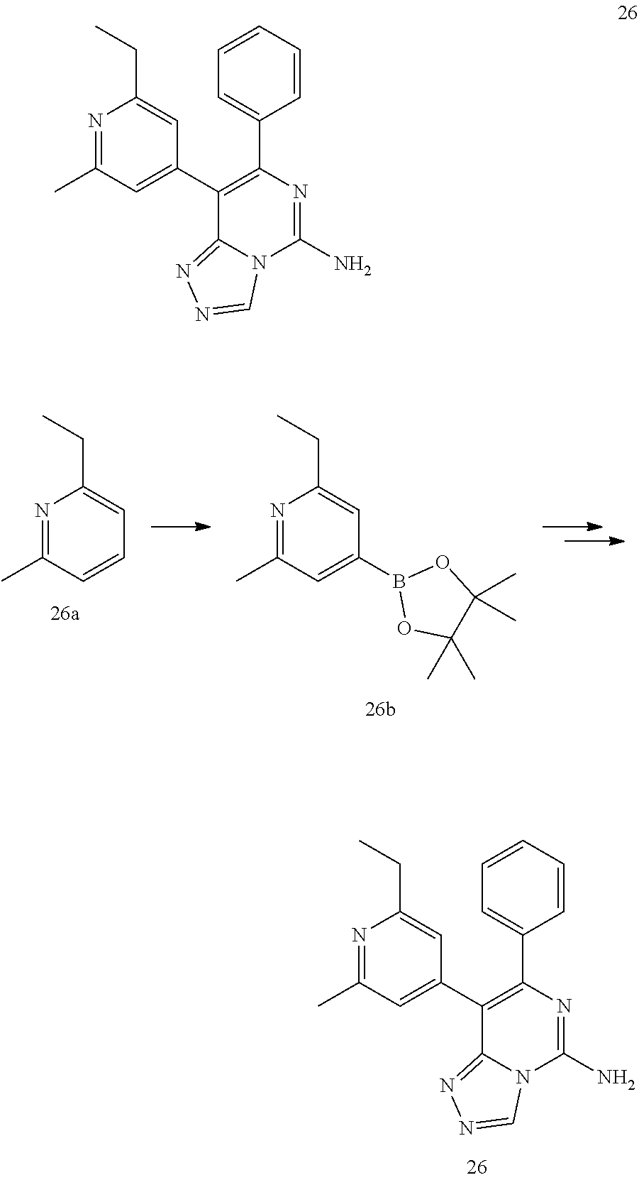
N1=C(C)C=CC=C1CC.N1=C(C)C=C(B2OC(C)(C)C(C)(C)O2)C=C1CC.N1=C(C)C=C(C2=C(C3=CC=CC=C3)N=C(N)N3C2=NN=C3)C=C1CC.N1=C(C)C=C(C2=C(C3=CC=CC=C3)N=C(N)N3C2=NN=C3)C=C1CC
